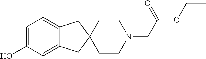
C1=C(O)C=C2C(=C1)CC1(C2)CCN(CC(OCC)=O)CC1
